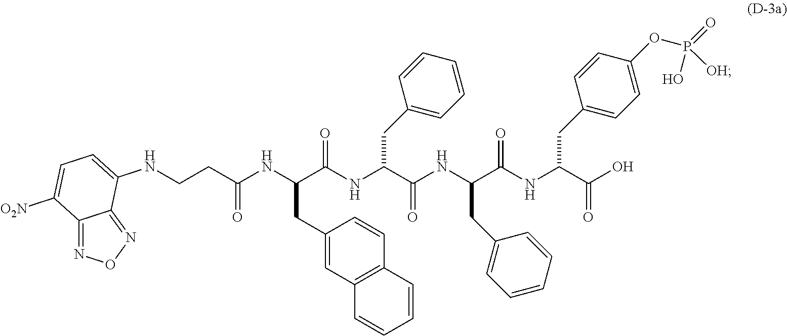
C1(CC(NC(CCNC2=CC=C([O2N])C3=NON=C32)=O)C(NC(C(NC(C(NC(C(O)=O)CC2=CC=C(OP(=O)(O)[OH])C=C2)=O)CC2=CC=CC=C2)=O)CC2=CC=CC=C2)=O)=CC2=C(C=C1)C=CC=C2
